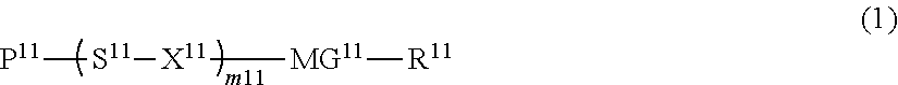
[S11]([P11])[X11][MG11][R11]
